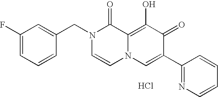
C1=C(CN2C=CN3C(=C(O)C(=O)C(C4=NC=CC=C4)=C3)C2=O)C=CC=C1F.Cl
